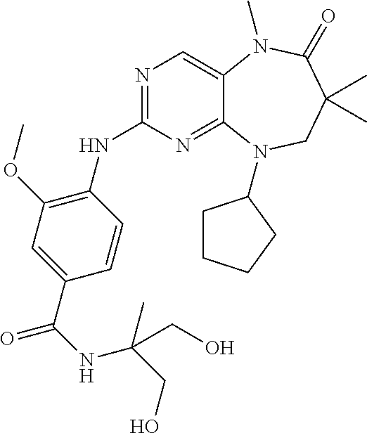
N1=C(NC2=C(OC)C=C(C(NC(C)(CO)CO)=O)C=C2)N=C2C(=C1)N(C)C(=O)C(C)(C)CN2C1CCCC1
